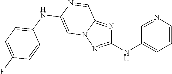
C1=NC(NC2=CC=C(F)C=C2)=CN2C1=NC(NC1=CC=CN=C1)=N2
